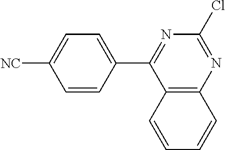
C1=CC(C2=NC(Cl)=NC3=C2C=CC=C3)=CC=C1[NC]
